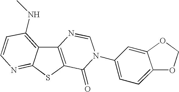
C12=C(SC3=NC=CC(NC)=C13)C(=O)N(C1=CC=C3OCOC3=C1)C=N2
